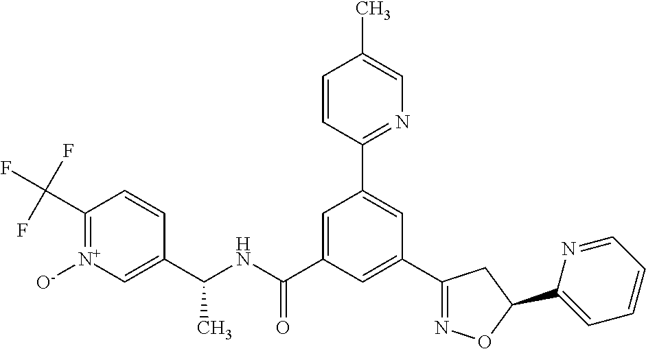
C1(C(NC(C2=CC(C3=NC=C(C)C=C3)=CC(C3=NOC(C4=CC=CC=N4)C3)=C2)=O)C)=C[N+]([O-])=C(C(F)(F)F)C=C1
